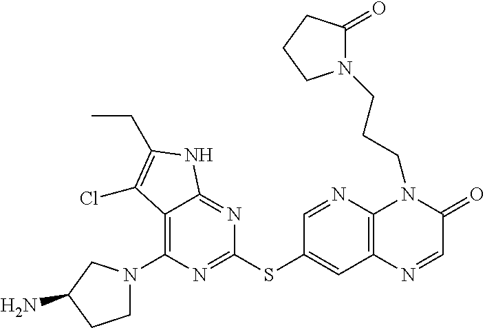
C12=C(N3CCC(N)C3)N=C(SC3=CC4=C(N=C3)N(CCCN3C(=O)CCC3)C(=O)C=N4)N=C1NC(CC)=C2Cl
